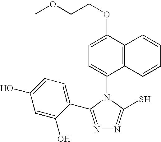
N1=C(C2=CC=C(O)C=C2O)N(C2=CC=C(OCCOC)C3=C2C=CC=C3)C(S)=N1
